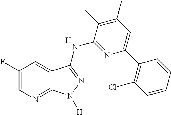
C1(F)=CN=C2C(=C1)C(NC1=NC(C3=C(Cl)C=CC=C3)=CC(C)=C1C)=NN2[H].[H]
